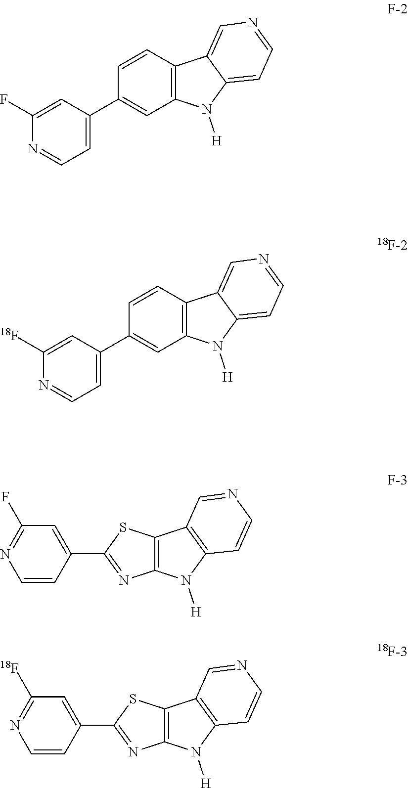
C1(F)=CC(C2=CC3=C(C=C2)C2=CN=CC=C2N3[H])=CC=N1.C1([18F])=CC(C2=CC3=C(C=C2)C2=CN=CC=C2N3[H])=CC=N1.C12=C(C3=C(N1[H])C=CN=C3)SC(C1=CC(F)=NC=C1)=N2.C12=C(C3=C(N1[H])C=CN=C3)SC(C1=CC([18F])=NC=C1)=N2
